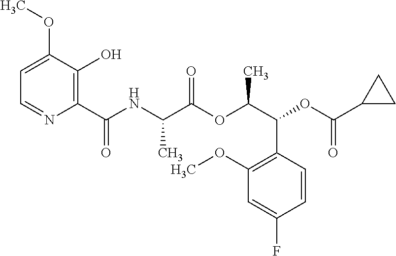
N(C(C(OC(C(C1=C(OC)C=C(F)C=C1)OC(C1CC1)=O)C)=O)C)C(=O)C1=C(O)C(OC)=CC=N1
